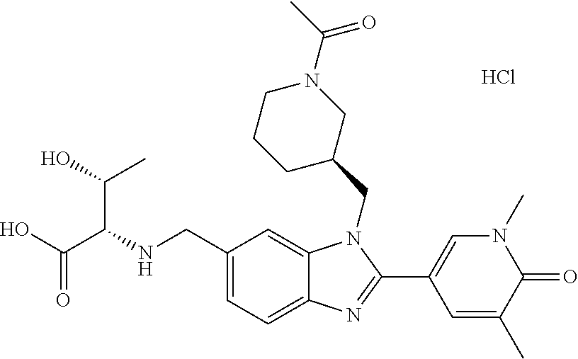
Cl.C1=C(CNC(C(O)=O)C(O)C)C=C2C(=C1)N=C(C1=CN(C)C(=O)C(C)=C1)N2CC1CN(C(C)=O)CCC1
